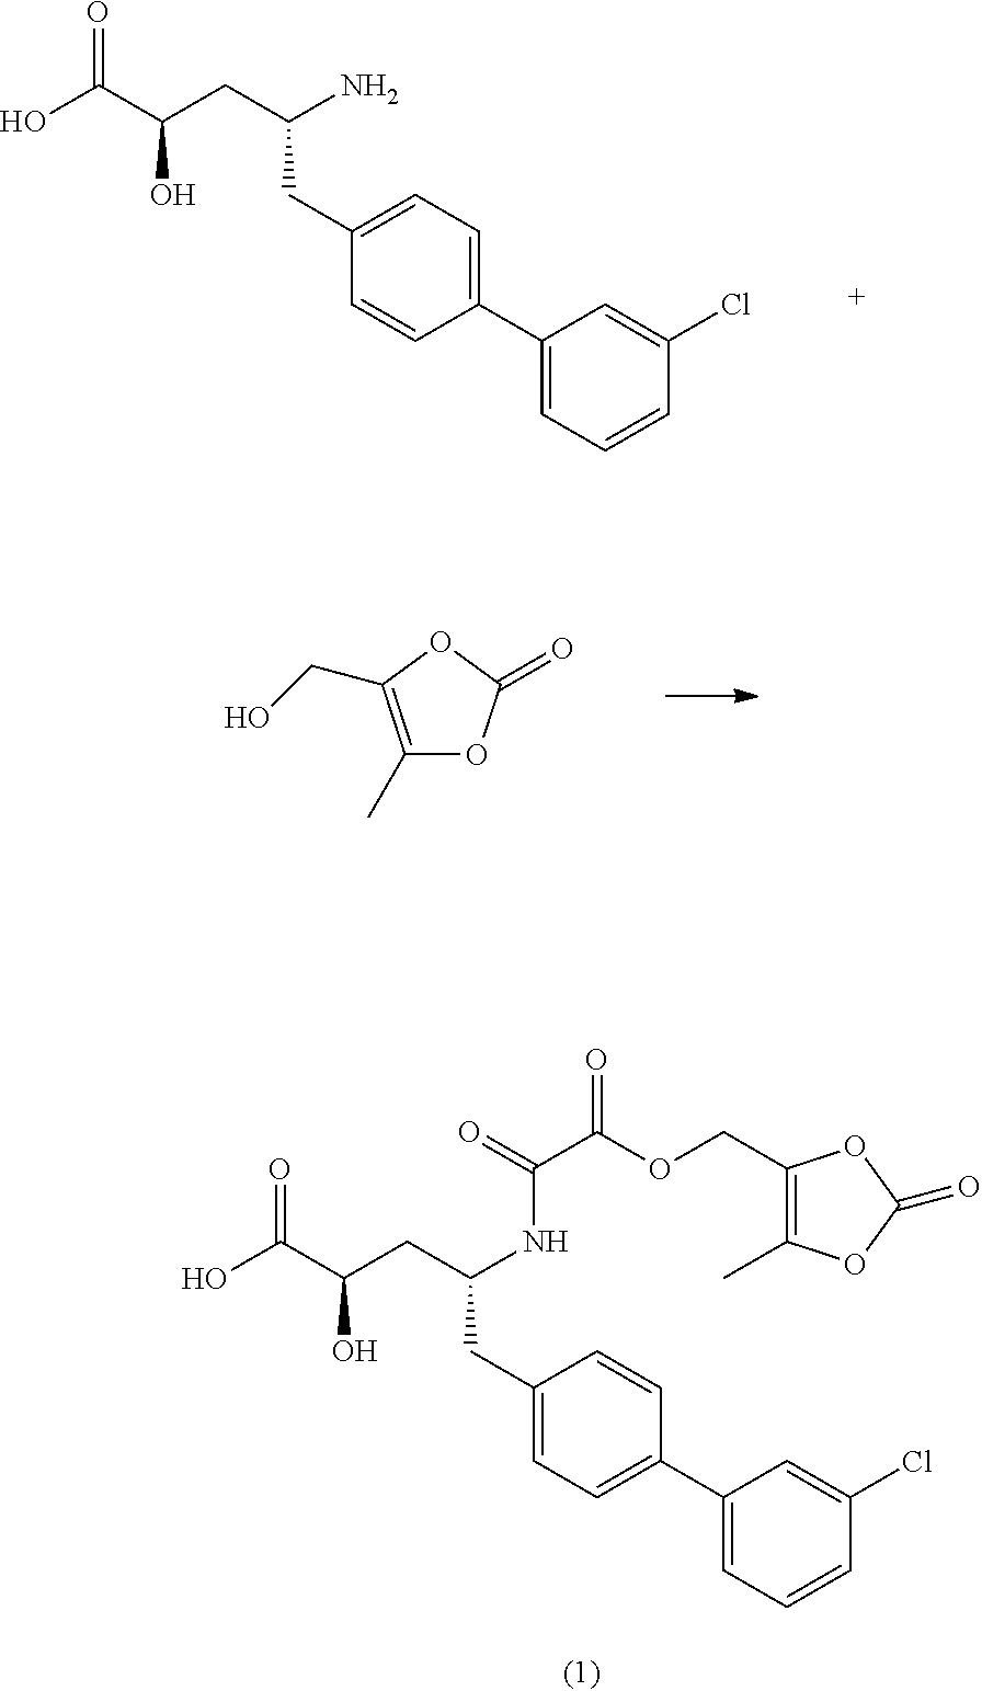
C1(C2=CC=C(CC(CC(O)C(O)=O)N)C=C2)=CC=CC(Cl)=C1.C1(C)=C(CO)OC(=O)O1.C1(C2=CC=C(CC(CC(O)C(O)=O)NC(C(OCC3=C(C)OC(=O)O3)=O)=O)C=C2)=CC=CC(Cl)=C1
